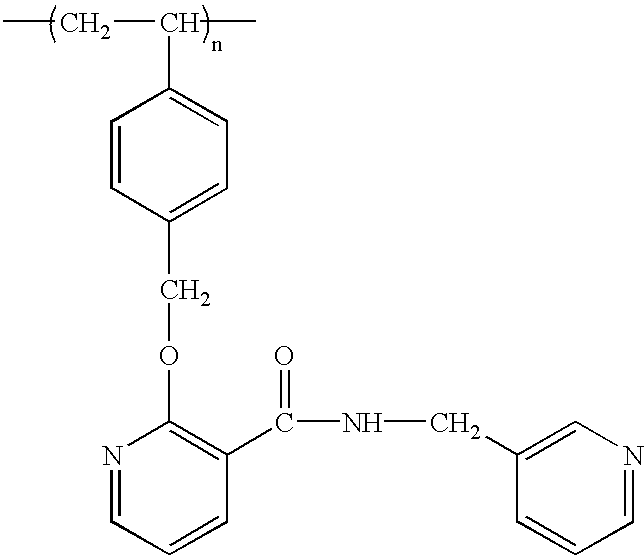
C1=CC(C(NCC2=CN=CC=C2)=O)=C(OCC2=CC=C(C(C)CC)C=C2)N=C1
